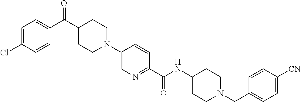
N1(C2=CN=C(C(NC3CCN(CC4=CC=C([CN])C=C4)CC3)=O)C=C2)CCC(C(C2=CC=C(Cl)C=C2)=O)CC1
